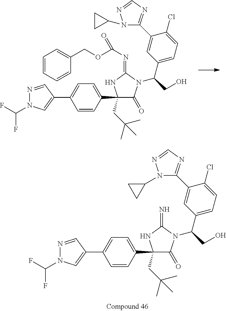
C1(C2(CC(C)(C)C)C(=O)N(C(CO)C3=CC=C(Cl)C(C4=NC=NN4C4CC4)=C3)C(=N)N2)=CC=C(C2=CN(C(F)F)N=C2)C=C1.C1(C2(CC(C)(C)C)C(=O)N(C(CO)C3=CC=C(Cl)C(C4=NC=NN4C4CC4)=C3)C(=NC(OCC3=CC=CC=C3)=O)N2)=CC=C(C2=CN(C(F)F)N=C2)C=C1
